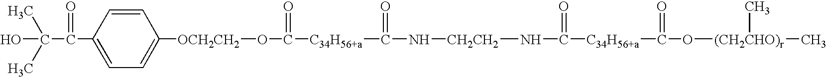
C1(C(C(O)(C)C)=O)=CC=C([OCH2CH2]OC(=O)[C34H56+a]C(N[CH2CH2]NC([C34H56+a]C(O[(CH2CHO)r](C)C)=O)=O)=O)C=C1
